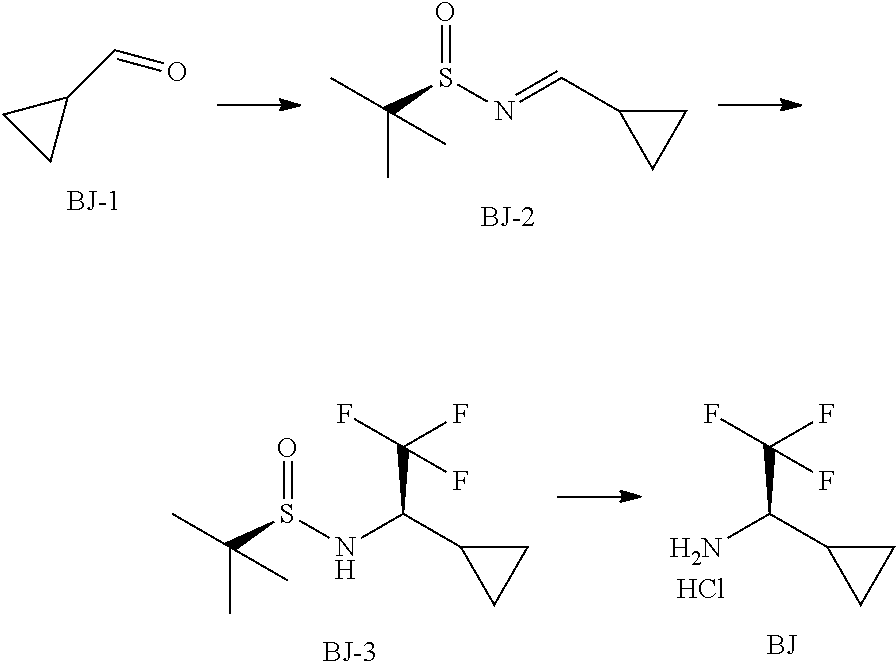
O=CC1CC1.O=S(N=CC1CC1)C(C)(C)C.O=S(NC(C1CC1)C(F)(F)F)C(C)(C)C.NC(C1CC1)C(F)(F)F.Cl
